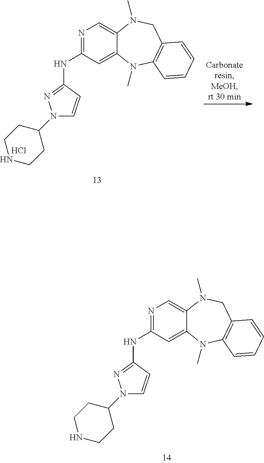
N1=C(NC2=NN(C3CCNCC3)C=C2)C=C2C(=C1)N(C)CC1=C(N2C)C=CC=C1.N1=C(NC2=NN(C3CCNCC3)C=C2)C=C2C(=C1)N(C)CC1=C(N2C)C=CC=C1.Cl
